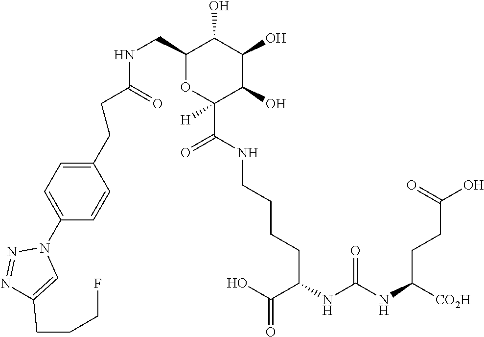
C1(CNC(CCC2=CC=C(N3N=NC(CCCF)=C3)C=C2)=O)OC([H])(C(NCCCCC(NC(NC([CO2H])CCC(O)=O)=O)C(O)=O)=O)C(O)C(O)C1O
